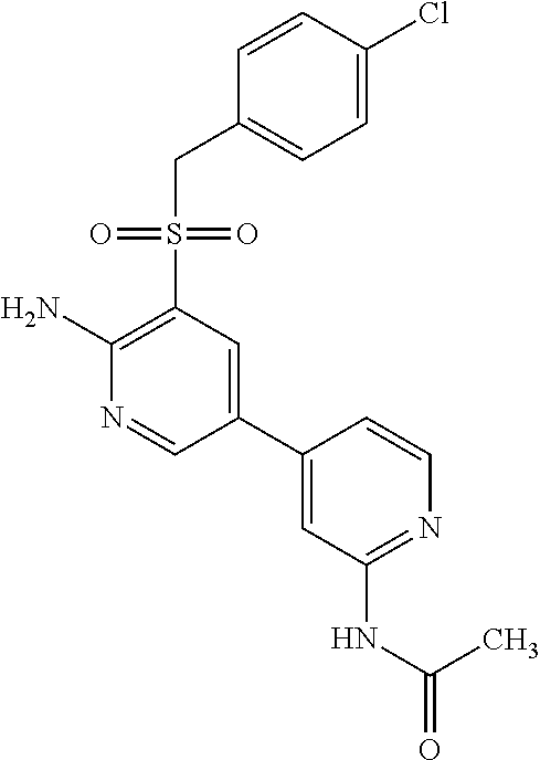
C1(N)=C(S(CC2=CC=C(Cl)C=C2)(=O)=O)C=C(C2=CC(NC(=O)C)=NC=C2)C=N1
